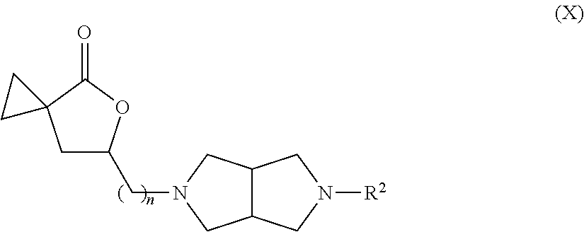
C1C(CN2CC3C(C2)CN([R2])C3)OC(=O)C12CC2
